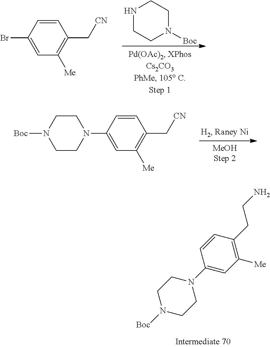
C1=CC(Br)=CC([Me])=C1C[CN].N1CCN([Boc])CC1.C1=CC(N2CCN([Boc])CC2)=CC([Me])=C1C[CN].C1(N2CCN([Boc])CC2)=CC([Me])=C(CCN)C=C1
